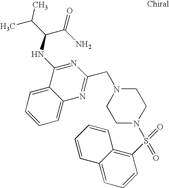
C1=C2C(=CC=C1)C(NC(C(C)C)C(N)=O)=NC(CN1CCN(S(C3=C4C(=CC=C3)C=CC=C4)(=O)=O)CC1)=N2
